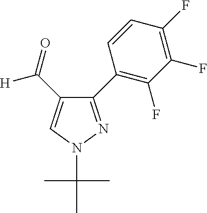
[H]C(C1=CN(C(C)(C)C)N=C1C1=C(F)C(F)=C(F)C=C1)=O
